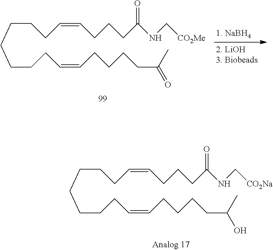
C(CCC=CCCCC(NC[CO2Me])=O)CCCCC=CCCCCC(=O)C.C(CCC=CCCCC(NC[CO2Na])=O)CCCCC=CCCCCC(O)C
